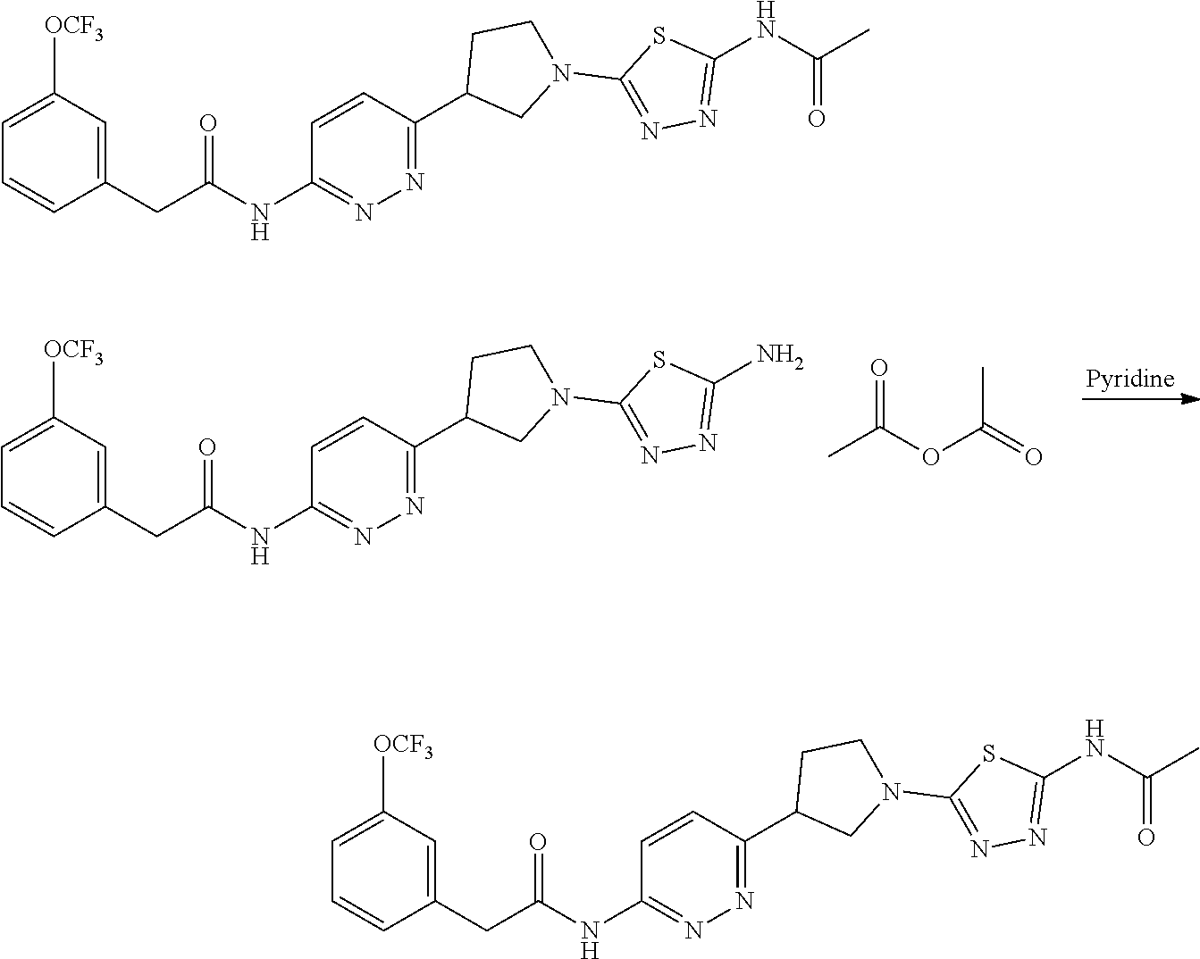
C1=C([OCF3])C=C(CC(=O)NC2=NN=C(C3CN(C4=NN=C(N)S4)CC3)C=C2)C=C1.CC(OC(=O)C)=O.C1=C([OCF3])C=C(CC(=O)NC2=NN=C(C3CN(C4=NN=C(NC(C)=O)S4)CC3)C=C2)C=C1.C1=C([OCF3])C=C(CC(=O)NC2=NN=C(C3CN(C4=NN=C(NC(C)=O)S4)CC3)C=C2)C=C1
